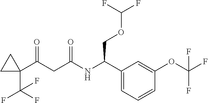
C1=C(C(NC(CC(C2(C(F)(F)F)CC2)=O)=O)COC(F)F)C=C(OC(F)(F)F)C=C1
